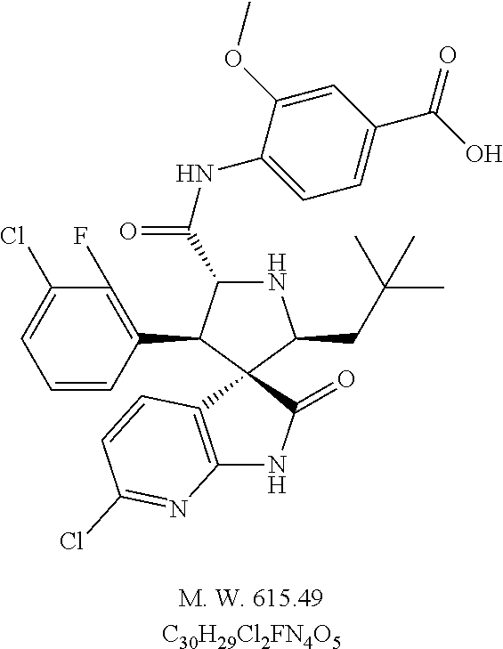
C1(Cl)=CC=CC(C2C(C(=O)NC3=CC=C(C(O)=O)C=C3OC)NC(CC(C)(C)C)C23C2=C(NC3=O)N=C(Cl)C=C2)=C1F.[C30H29Cl2FN4O5]
